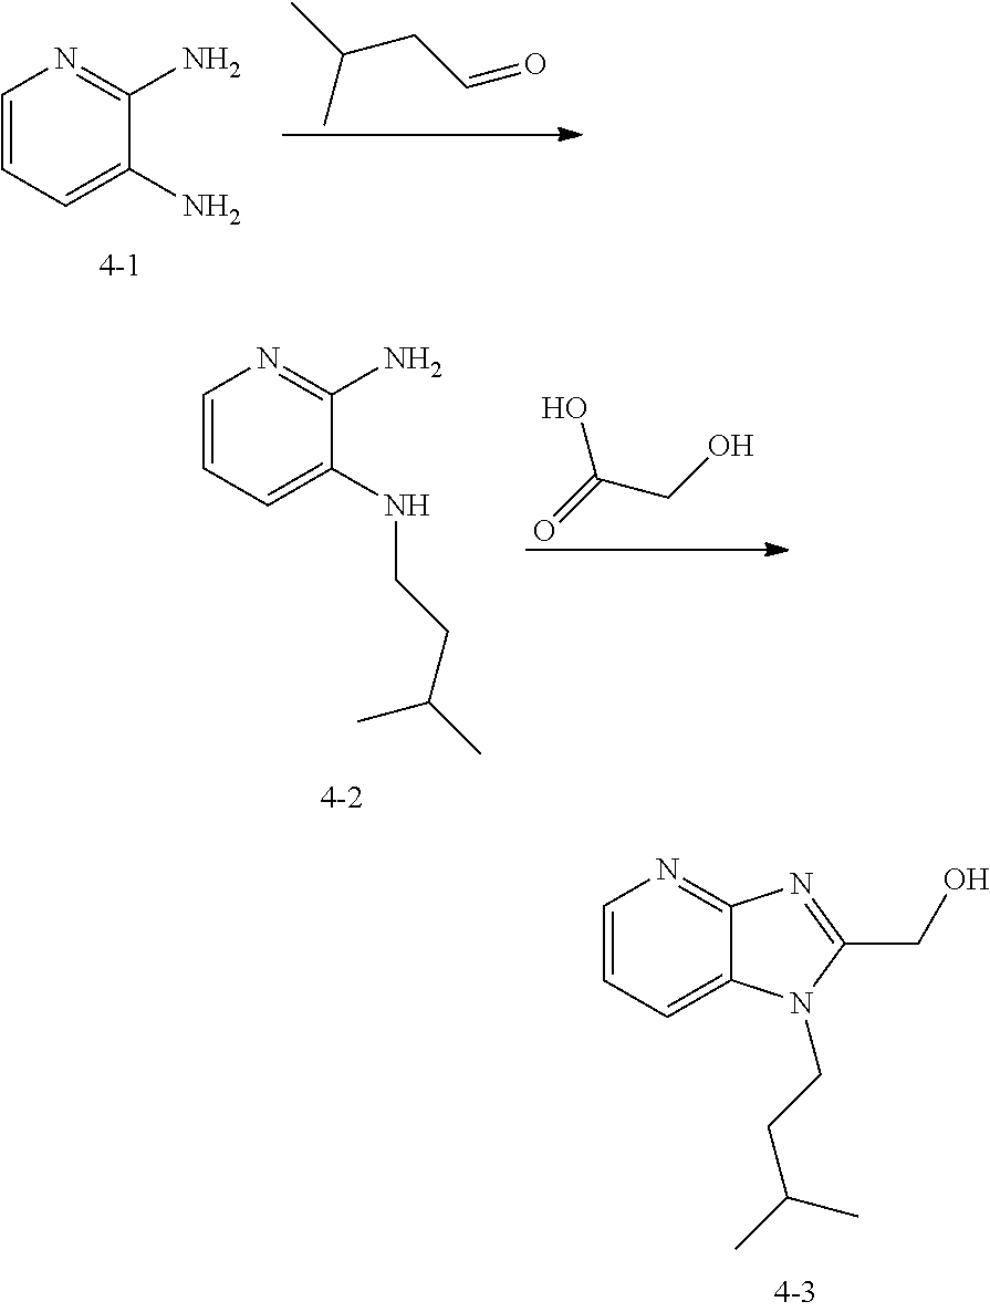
C(C)(C)CC=O.C1=CC=C(N)C(N)=N1.OC(=O)CO.C1=CC=C(NCCC(C)C)C(N)=N1.C1=CC=C2C(=N1)N=C(CO)N2CCC(C)C
